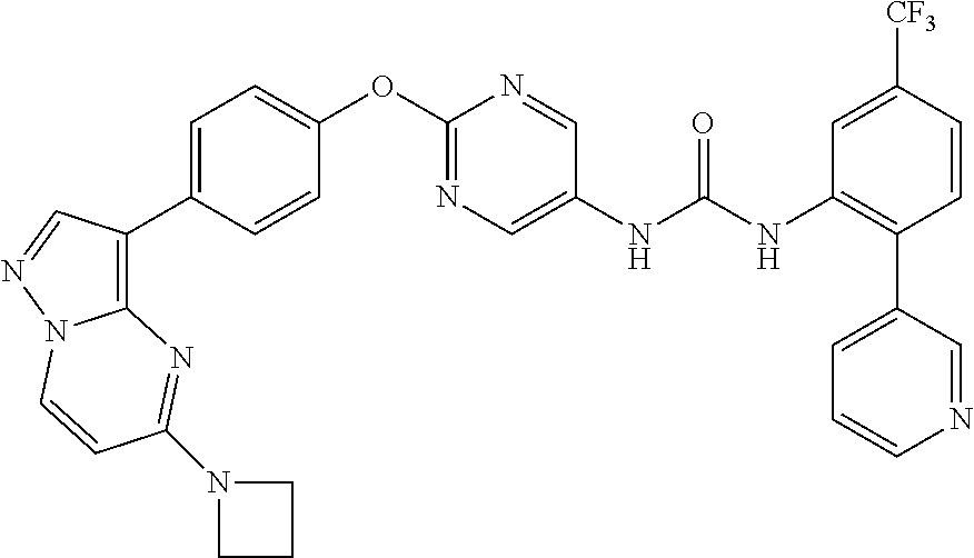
C1=CC(C2=C3N(N=C2)C=CC(N2CCC2)=N3)=CC=C1OC1=NC=C(NC(NC2=C(C3=CC=CN=C3)C=CC([CF3])=C2)=O)C=N1
